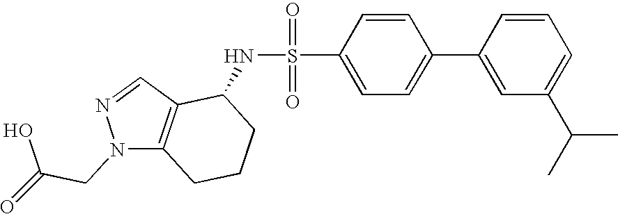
C1=C(C2=CC=C(S(=O)(=O)NC3C4=C(N(CC(O)=O)N=C4)CCC3)C=C2)C=CC=C1C(C)C
